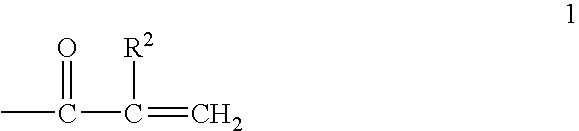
CC(C(=C)[R2])=O
